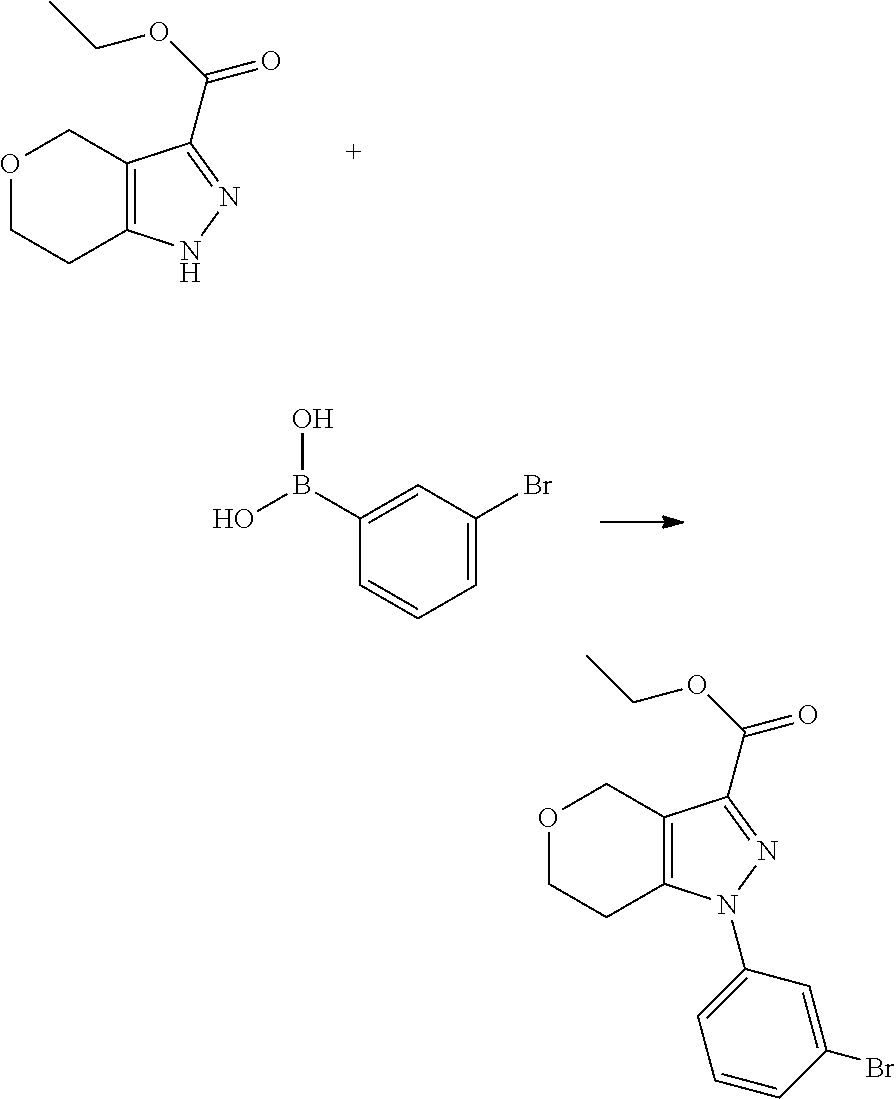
O1CCC2=C(C1)C(C(=O)OCC)=NN2.C1(B(O)O)=CC(Br)=CC=C1.O1CCC2=C(C1)C(C(=O)OCC)=NN2C1=CC=CC(Br)=C1
